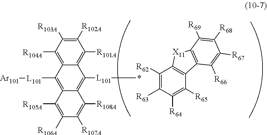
C1([R102A])=C([R103A])C([R104A])=C2C(=C1[R101A])C([L101]*)=C1C(=C2[L101][Ar101])C([R105A])=C([R106A])C([R107A])=C1[R108A].C1([R62])=C([R63])C([R64])=C([R65])C2=C1[X11]C1=C2C([R66])=C([R67])C([R68])=C1[R69]
